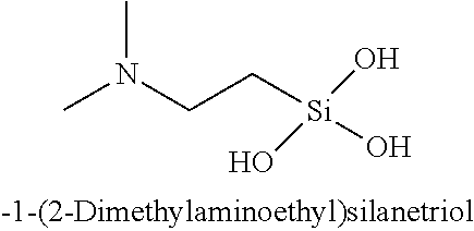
O[Si](CCN(C)C)(O)O
